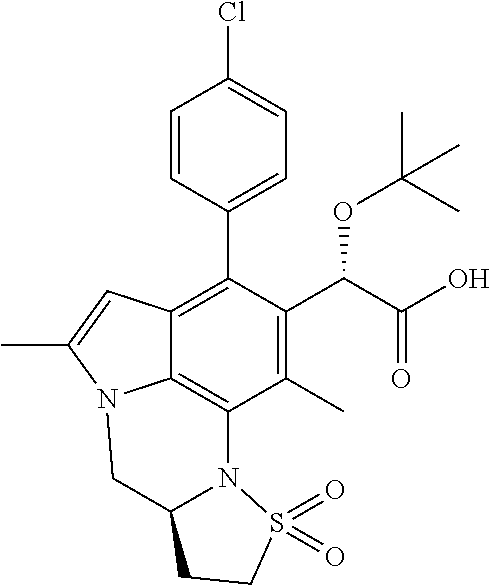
C1=CC(C2=C3C4=C(C(C)=C2C(C(=O)O)OC(C)(C)C)N2C(CN4C(C)=C3)CCS2(=O)=O)=CC=C1Cl
